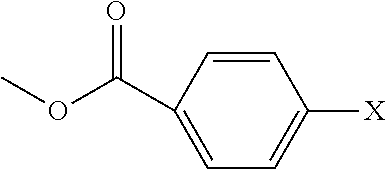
COC(C1=CC=C([X])C=C1)=O
